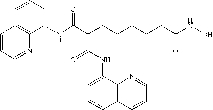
C1=CC=C(NC(C(C(NC2=CC=CC3=C2N=CC=C3)=O)CCCCCC(NO)=O)=O)C2=C1C=CC=N2
